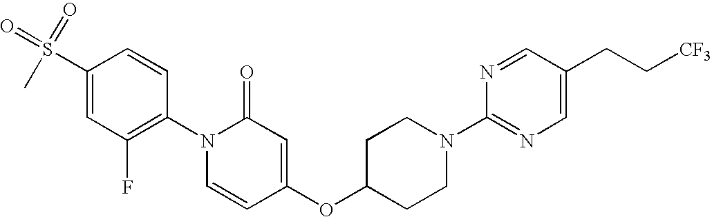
C1(S(=O)(=O)C)=CC(F)=C(N2C=CC(OC3CCN(C4=NC=C(CC[CF3])C=N4)CC3)=CC2=O)C=C1
